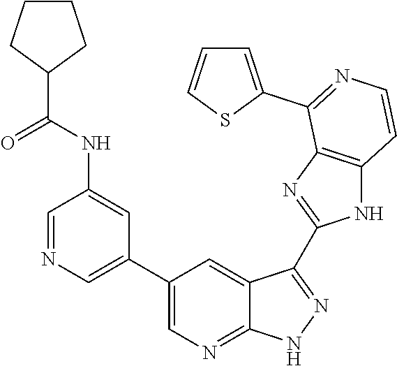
C1=NC=C(C2=CN=C3C(=C2)C(C2=NC4=C(N2)C=CN=C4C2=CC=CS2)=NN3)C=C1NC(C1CCCC1)=O
